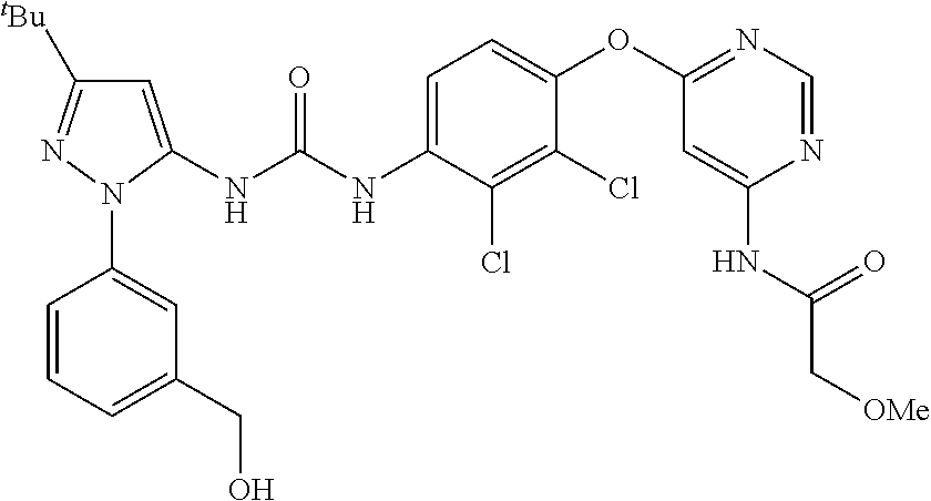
C1=C(NC(NC2=CC=C(OC3=NC=NC(NC(C[OMe])=O)=C3)C(Cl)=C2Cl)=O)N(C2=CC(CO)=CC=C2)N=C1[tBu]
